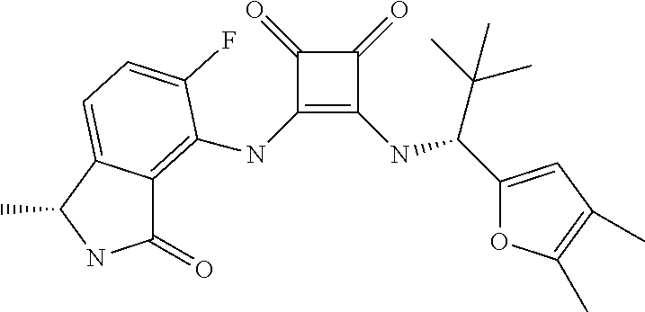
C1(NC2=C3C(=O)NC(C)C3=CC=C2F)=C(NC(C(C)(C)C)C2=CC(C)=C(C)O2)C(=O)C1=O
